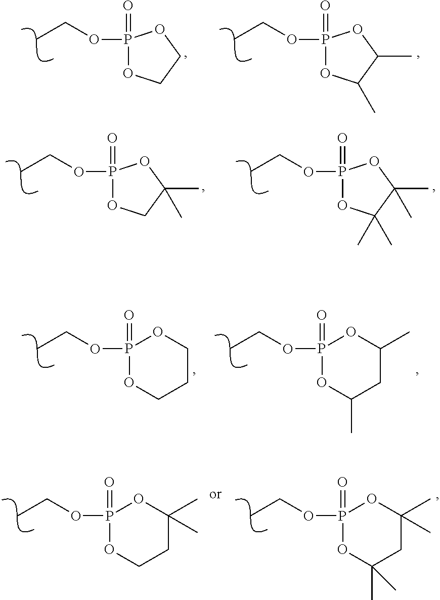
P1(OCC)(=O)OC(C)C(C)O1.P1(OCC)(=O)OCCO1.P1(OCC)(=O)OCC(C)(C)O1.P1(OCC)(=O)OC(C)(C)C(C)(C)O1.P1(OCC)(=O)OC(C)CC(C)O1.P1(OCC)(=O)OCCCO1.P1(OCC)(=O)OCCC(C)(C)O1.P1(OCC)(=O)OC(C)(C)CC(C)(C)O1
